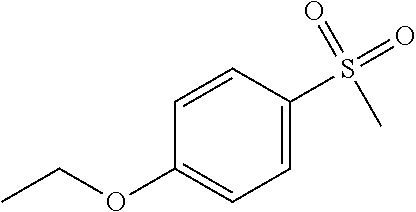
C(OC1=CC=C(S(=O)(=O)C)C=C1)C
